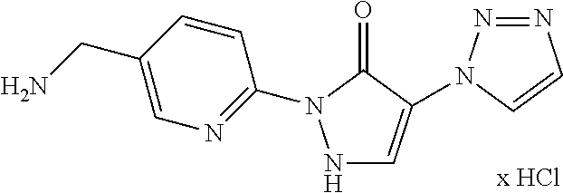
N1C=C(N2N=NC=C2)C(=O)N1C1=NC=C(CN)C=C1
